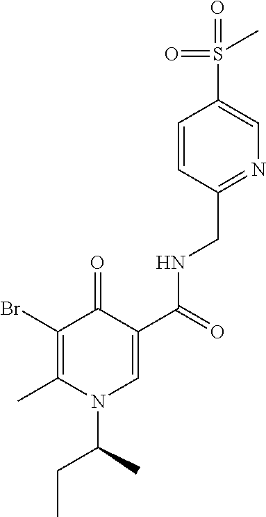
BrC1=C(C)N(C(C)CC)C=C(C(=O)NCC2=NC=C(S(C)(=O)=O)C=C2)C1=O
